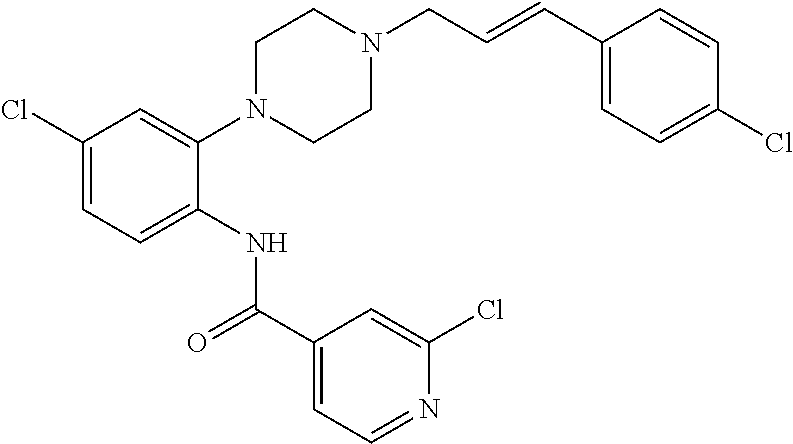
C1=C(N2CCN(CC=CC3=CC=C(Cl)C=C3)CC2)C(NC(C2=CC=NC(Cl)=C2)=O)=CC=C1Cl
